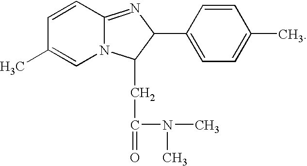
N12C(=NC(C3=CC=C(C)C=C3)C1CC(=O)N(C)C)C=CC(C)=C2
